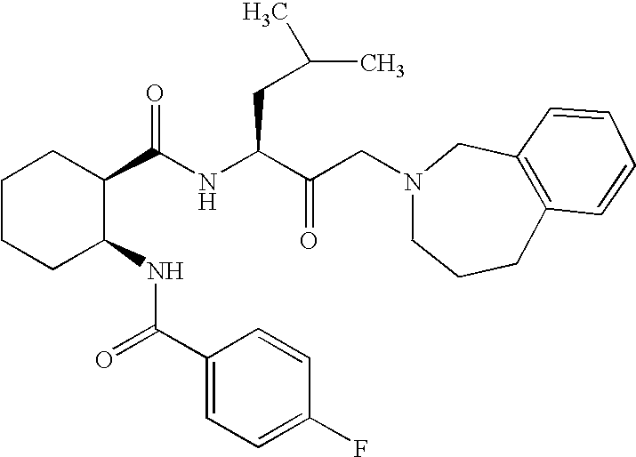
C1CCC(NC(C2=CC=C(F)C=C2)=O)C(C(NC(C(CN2CCCC3=C(C2)C=CC=C3)=O)CC(C)C)=O)C1
